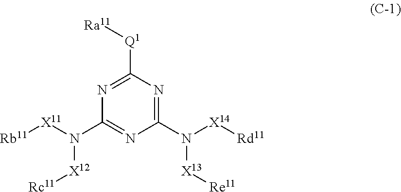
C1(N([X11][Rb11])[X12][Rc11])=NC(N([X13][Re11])[X14][Rd11])=NC([Q1][Ra11])=N1
